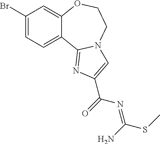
C1(Br)=CC=C2C(=C1)OCCN1C2=NC(C(=O)N=C(SC)N)=C1
